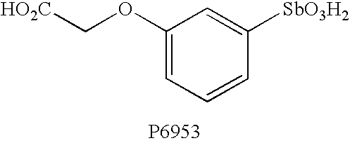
C1(OC[HO2C])=CC=CC([SbO3H2])=C1
